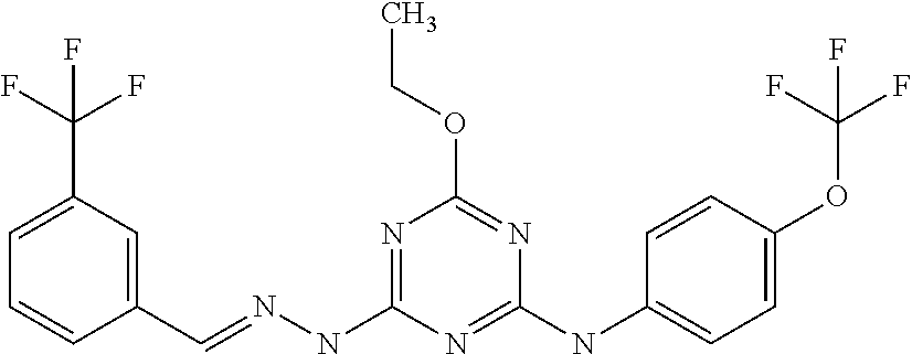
C1(C=NNC2=NC(OCC)=NC(NC3=CC=C(OC(F)(F)F)C=C3)=N2)=CC(C(F)(F)F)=CC=C1
